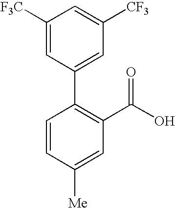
C1([F3C])=CC(C2=C(C(O)=O)C=C([Me])C=C2)=CC([CF3])=C1
